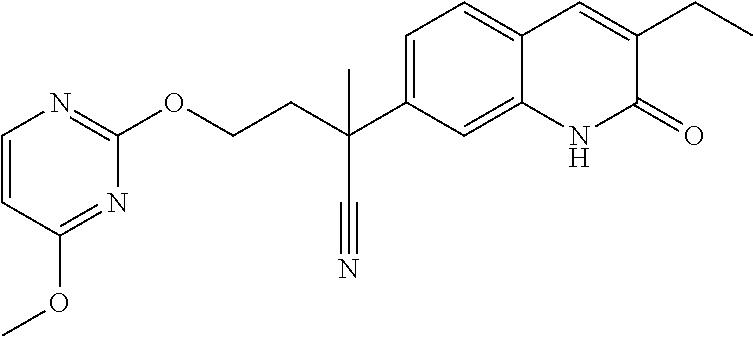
C1(OCCC(C2=CC=C3C(=C2)NC(=O)C(CC)=C3)(C#N)C)=NC=CC(OC)=N1
